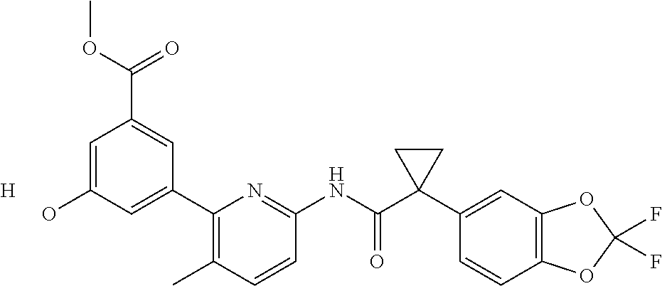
C1(C2=CC(O)=CC(C(OC)=O)=C2)=C(C)C=CC(NC(C2(C3=CC4=C(C=C3)OC(F)(F)O4)CC2)=O)=N1.[H]
